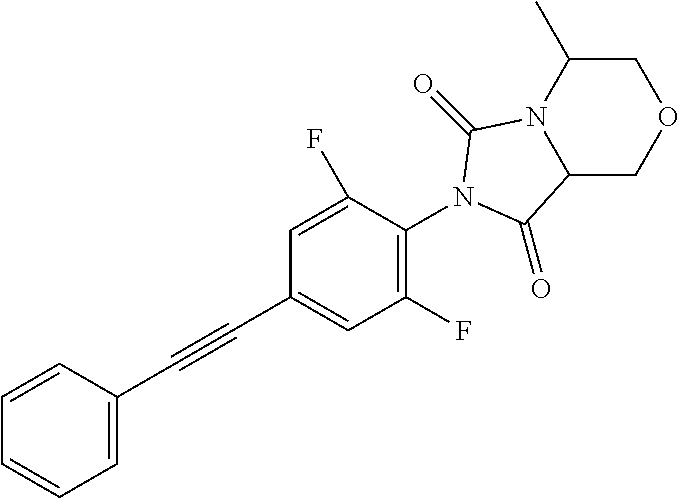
C1(C#CC2=CC=CC=C2)=CC(F)=C(N2C(=O)N3C(COCC3C)C2=O)C(F)=C1
